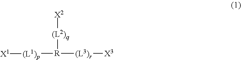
[(L2)q]([R]([(L3)r][X3])[(L1)p][X1])[X2]
